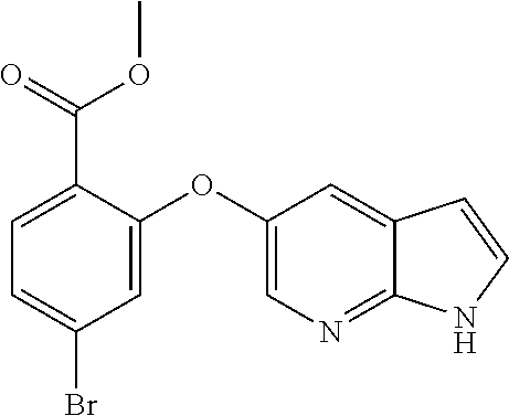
C12=NC=C(OC3=CC(Br)=CC=C3C(=O)OC)C=C1C=CN2
